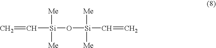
C=C[Si](O[Si](C=C)([Me])[Me])([Me])[Me]
